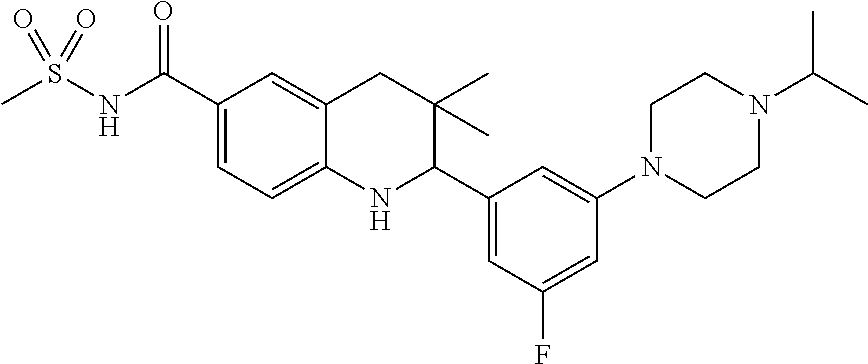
C1(C(NS(C)(=O)=O)=O)=CC=C2C(=C1)CC(C)(C)C(C1=CC(F)=CC(N3CCN(C(C)C)CC3)=C1)N2
